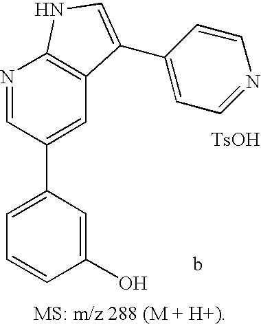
C1=C(C2=CC3=C(N=C2)NC=C3C2=CC=NC=C2)C=C(O)C=C1.[TsOH]
